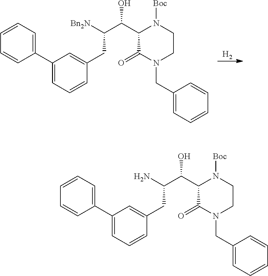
[H2].C1(C2=CC=CC=C2)=CC=CC(CC(C(C2C(=O)N(CC3=CC=CC=C3)CCN2[Boc])O)[Bn2N])=C1.C1(C2=CC=CC=C2)=CC=CC(CC(C(C2C(=O)N(CC3=CC=CC=C3)CCN2[Boc])O)N)=C1
